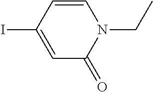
C1=CC(I)=CC(=O)N1CC
